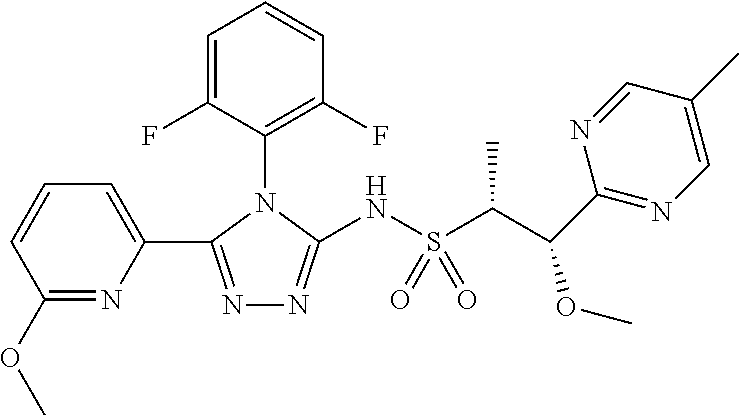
C1=C(F)C(N2C(NS(C(C(C3=NC=C(C)C=N3)OC)C)(=O)=O)=NN=C2C2=CC=CC(OC)=N2)=C(F)C=C1
